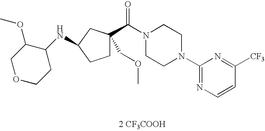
[2 CF3COOH].C(N1CCN(C2=NC=CC([CF3])=N2)CC1)(=O)C1(COC)CCC(NC2C(OC)COCC2)C1
